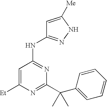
C1=C([Et])N=C(C(C2=CC=CC=C2)(C)C)N=C1NC1=NNC([Me])=C1
